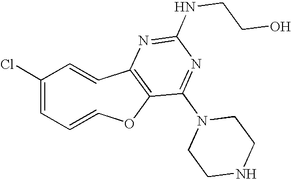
C1=CC=C(Cl)C=CC2=C(O1)C(N1CCNCC1)=NC(NCCO)=N2
